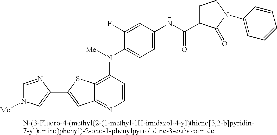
C12=C(N(C3=CC=C(NC(=O)C4CCN(C5=CC=CC=C5)C4=O)C=C3F)[Me])C=CN=C1C=C(C1=CN([Me])C=N1)S2
